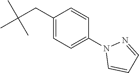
CC(CC1=CC=C(N2C=CC=N2)C=C1)(C)C
